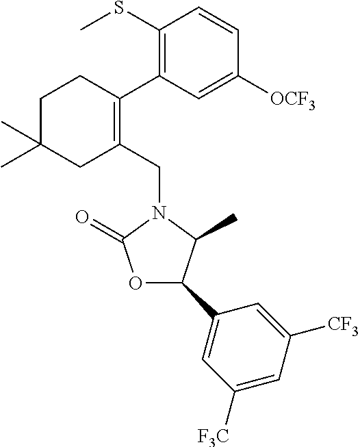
C1C(C)(C)CC(CN2C(=O)OC(C3=CC([F3C])=CC([CF3])=C3)C2C)=C(C2=C(SC)C=CC([OCF3])=C2)C1
